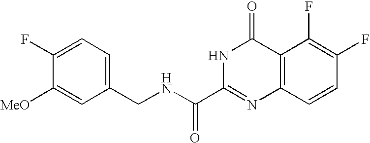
C1(CNC(C2=NC3=C(C(=O)N2)C(F)=C(F)C=C3)=O)=CC=C(F)C([MeO])=C1
